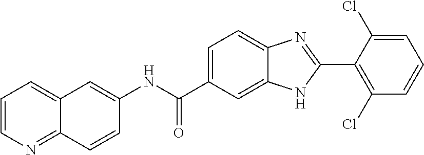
C1(NC(C2=CC=C3C(=C2)NC(C2=C(Cl)C=CC=C2Cl)=N3)=O)=CC2=CC=CN=C2C=C1
